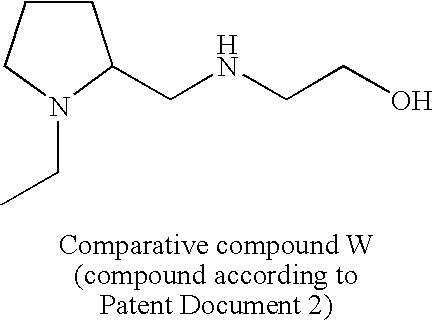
C1CCN(CC)C1CNCCO
